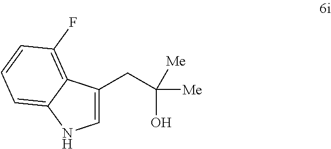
C1=C(CC([Me])(O)[Me])C2=C(F)C=CC=C2N1
